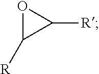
O1C([R])C1[R]
